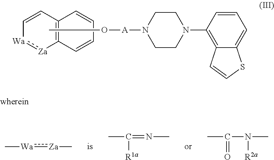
C1=CC2=C([Za]:[Wa]1)C=CC=C2.CO[A]N1CCN(C2=C3C(=CC=C2)SC=C3)CC1.C[Wa]:[Za]C.CC(=NC)[R1a].CC(N(C)[R2a])=O
